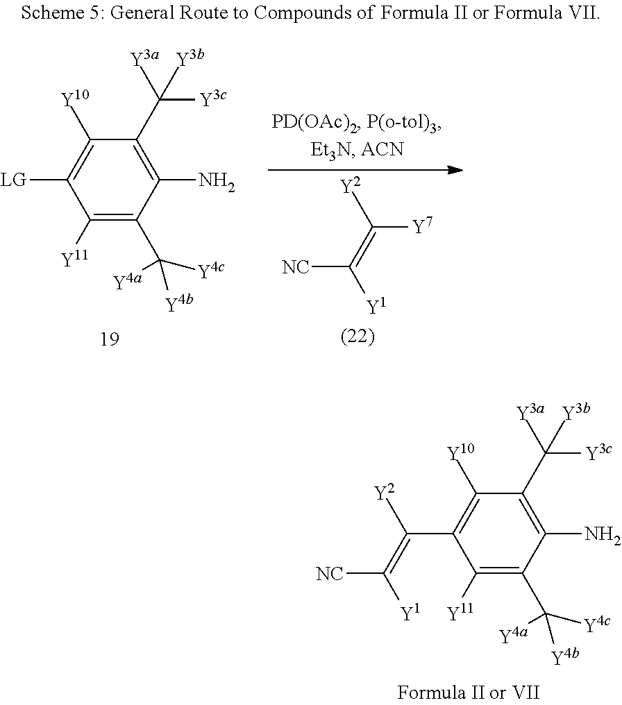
C1([Y11])=C(C([Y4c])([Y4a])[Y4b])C(N)=C(C([Y3a])([Y3c])[Y3b])C([Y10])=C1[LG].C([NC])(=C([Y2])[Y7])[Y1].C1([Y11])=C(C([Y4c])([Y4a])[Y4b])C(N)=C(C([Y3a])([Y3c])[Y3b])C([Y10])=C1C(=C([Y1])[NC])[Y2]
